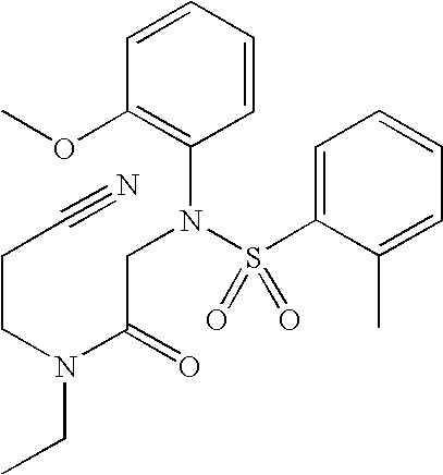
C1=CC=CC(OC)=C1N(S(C1=CC=CC=C1C)(=O)=O)CC(N(CCC#N)CC)=O
